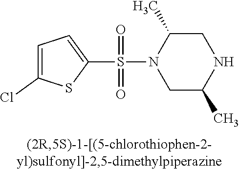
C1C(C)N(S(=O)(=O)C2=CC=C(Cl)S2)CC(C)N1
